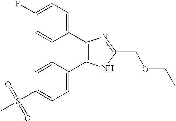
C1(C2=CC=C(F)C=C2)=C(C2=CC=C(S(=O)(=O)C)C=C2)NC(COCC)=N1
